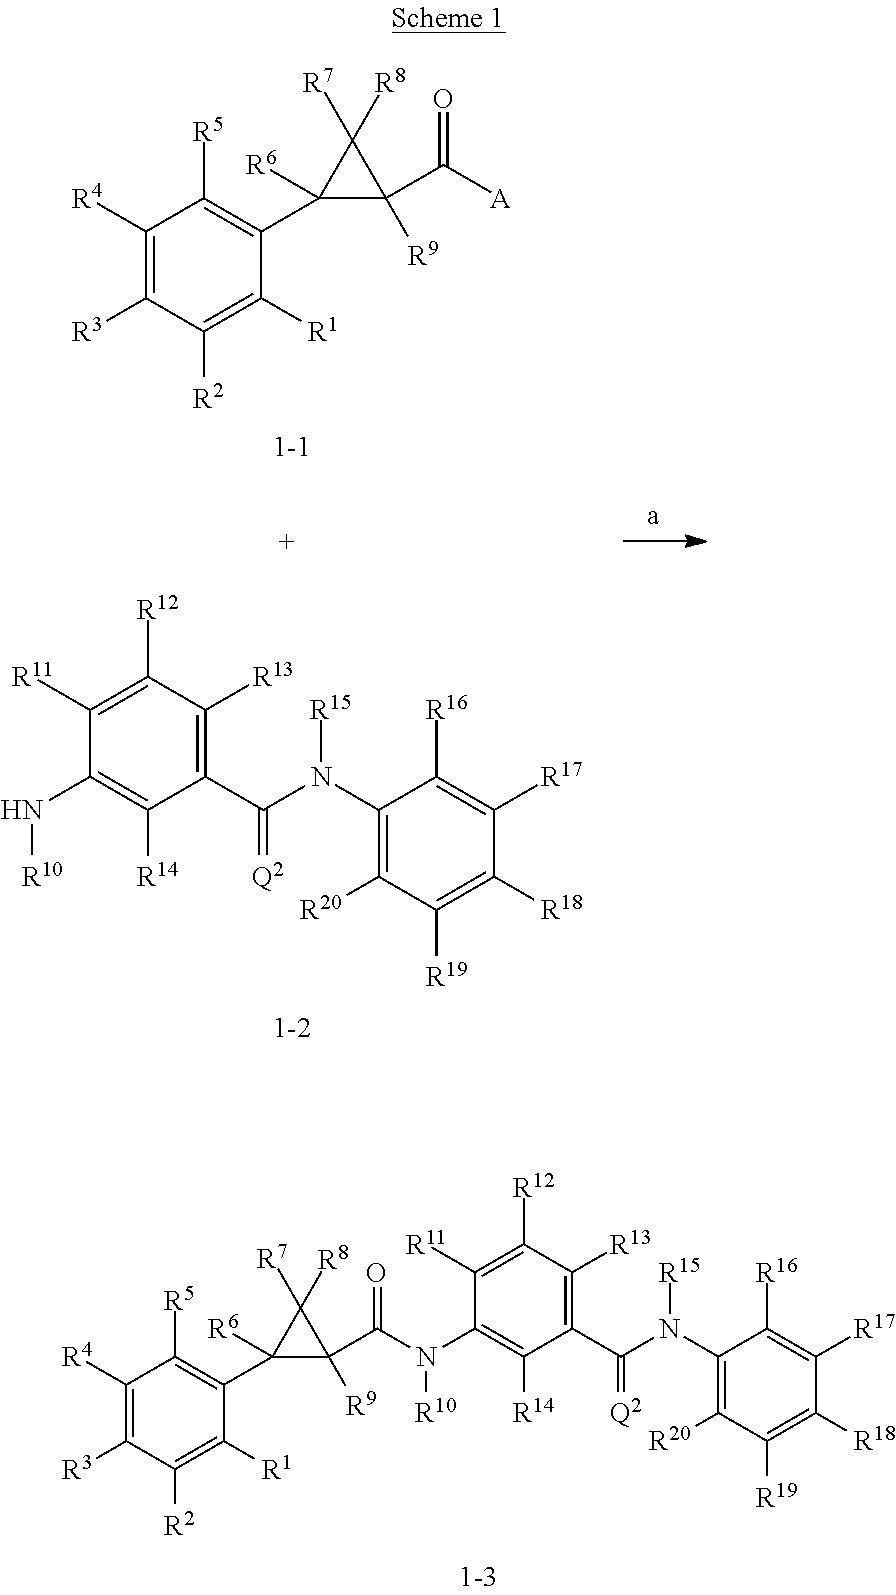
C1([R4])=C([R3])C([R2])=C([R1])C(C2([R6])C(C([A])=O)([R9])C2([R8])[R7])=C1[R5].C1(N(C(C2=C([R13])C([R12])=C([R11])C(N[R10])=C2[R14])=[Q2])[R15])=C([R20])C([R19])=C([R18])C([R17])=C1[R16].C1([R11])=C([R12])C([R13])=C(C(N(C2=C([R20])C([R19])=C([R18])C([R17])=C2[R16])[R15])=[Q2])C([R14])=C1N(C(C1([R9])C(C2=C([R5])C([R4])=C([R3])C([R2])=C2[R1])([R6])C1([R8])[R7])=O)[R10]
